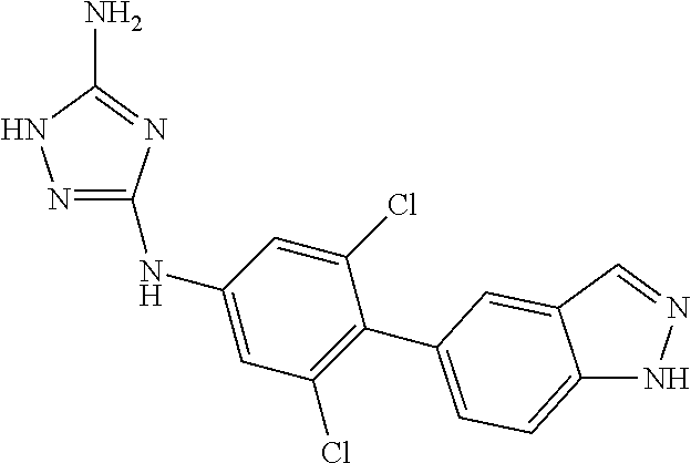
N1=C(NC2=CC(Cl)=C(C3=CC=C4NN=CC4=C3)C(Cl)=C2)N=C(N)N1
